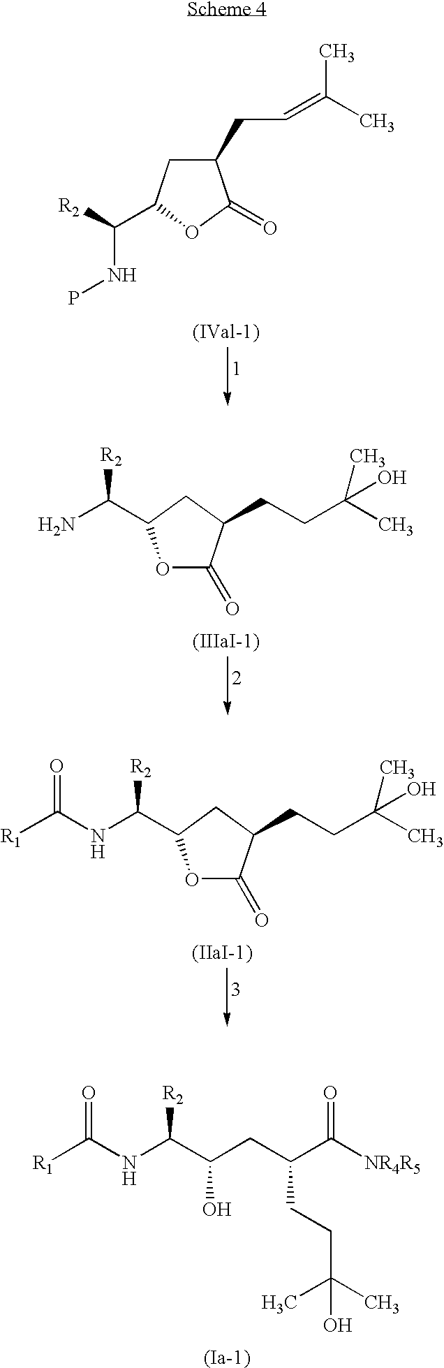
C1(CC=C(C)C)CC(C(NP)[R2])OC1=O.O1C(=O)C(CCC(O)(C)C)CC1C(N)[R2].O1C(=O)C(CCC(O)(C)C)CC1C(NC([R1])=O)[R2].[R1]C(NC(C(CC(C([NR4R5])=O)CCC(C)(C)O)O)[R2])=O
